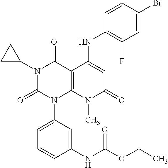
N1(C2CC2)C(=O)N(C2=CC=CC(NC(OCC)=O)=C2)C2=C(C1=O)C(NC1=C(F)C=C(Br)C=C1)=CC(=O)N2C
